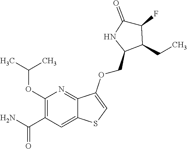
C1(OC(C)C)=C(C(N)=O)C=C2C(=N1)C(OCC1C(CC)C(F)C(=O)N1)=CS2
